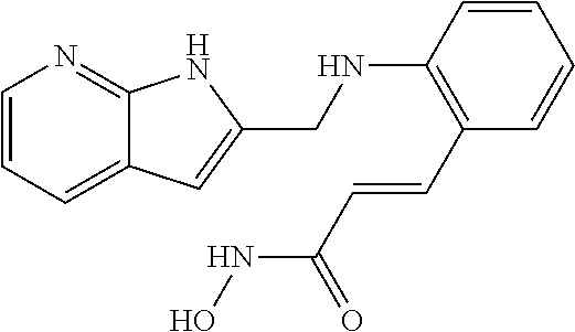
C1=CC=C2C(=N1)NC(CNC1=C(C=CC(NO)=O)C=CC=C1)=C2
